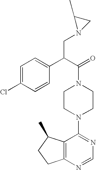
C1=C(Cl)C=CC(C(C(=O)N2CCN(C3=NC=NC4=C3C(C)CC4)CC2)CN2CC2C)=C1
